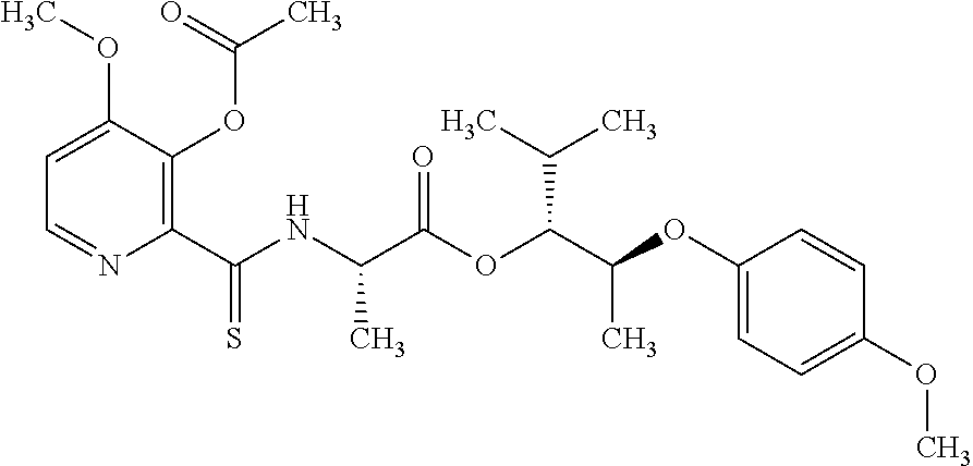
C1=C(OC)C(OC(=O)C)=C(C(NC(C(OC(C(OC2=CC=C(OC)C=C2)C)C(C)C)=O)C)=S)N=C1
